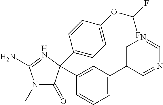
N1(C)C(=O)C(C2=CC(C3=CN=CN=C3)=CC=C2)(C2=CC=C(OC(F)F)C=C2)[H+N]=C1N
